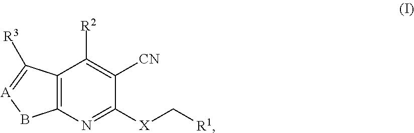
C12=C(N=C([X]C[R1])C([CN])=C1[R2])B[A]=C2[R3]
